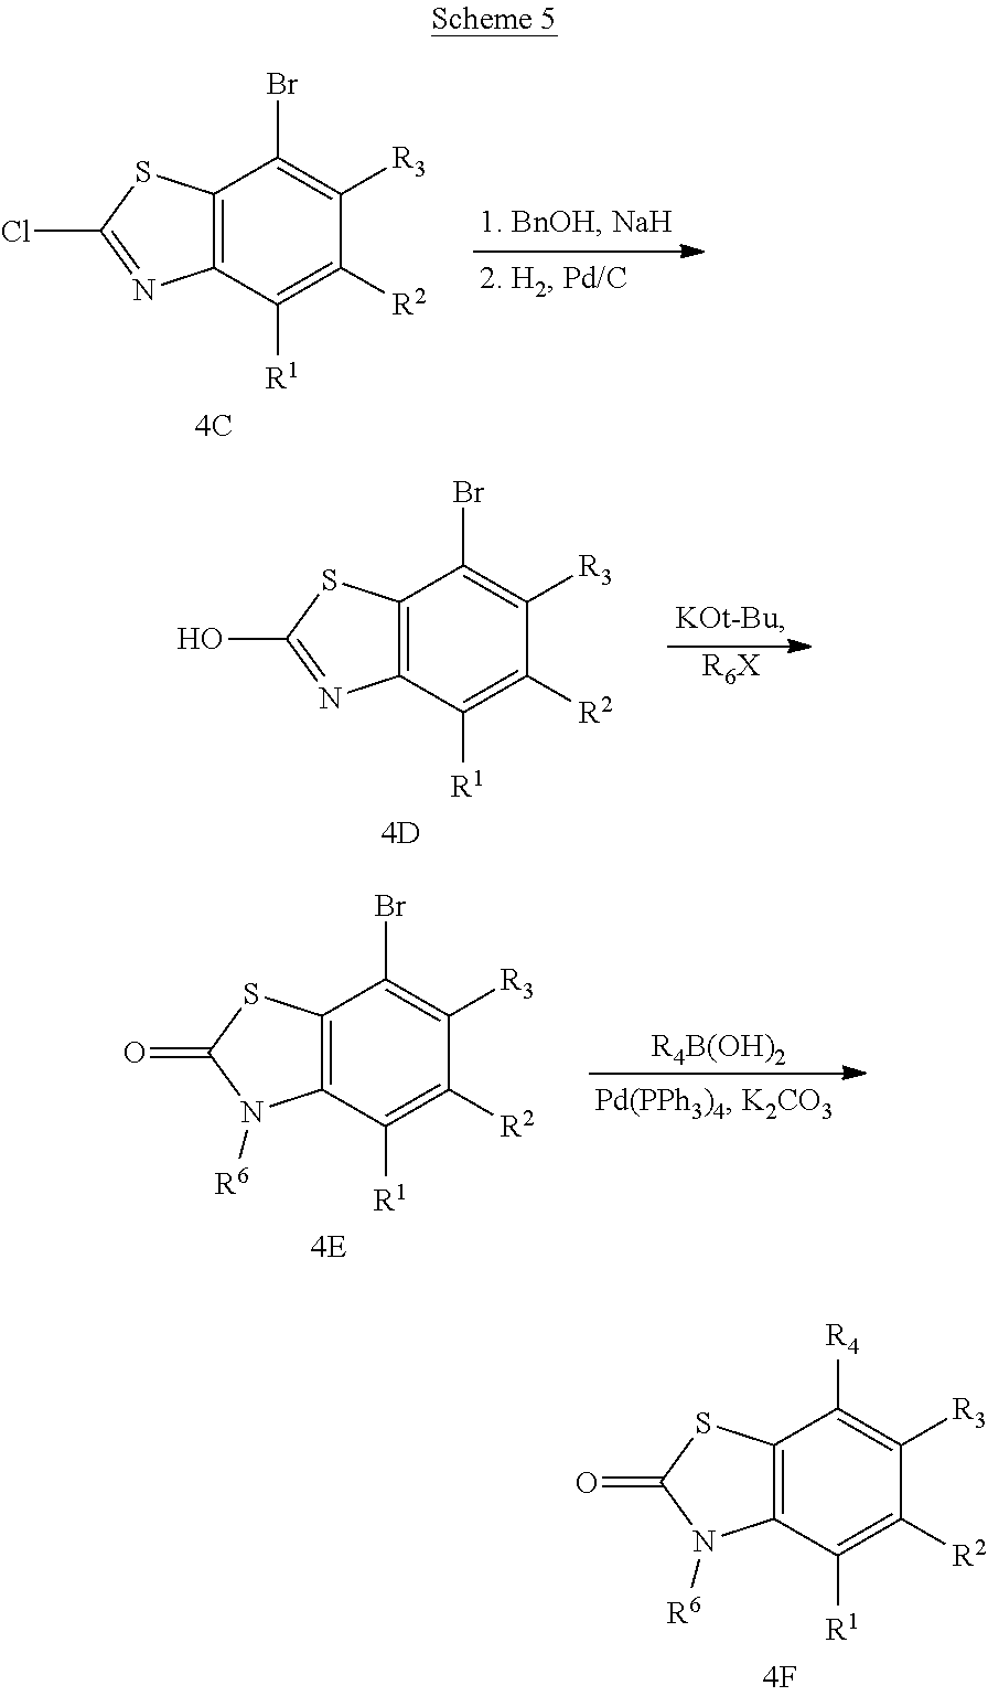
C12=C(C([R1])=C([R2])C([R3])=C1Br)N=C(Cl)S2.C12=C(C([R1])=C([R2])C([R3])=C1Br)N=C(O)S2.[R6X].C12=C(C([R1])=C([R2])C([R3])=C1Br)N([R6])C(=O)S2.[R4B(OH)2].C12=C(C([R1])=C([R2])C([R3])=C1[R4])N([R6])C(=O)S2
